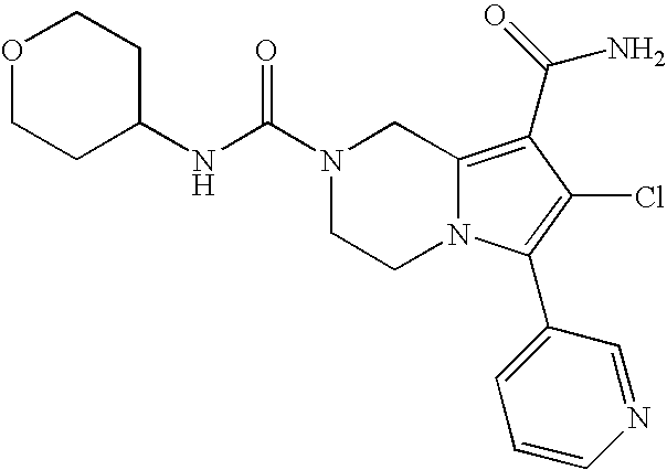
C1OCCC(NC(N2CCN3C(=C(C(N)=O)C(Cl)=C3C3=CC=CN=C3)C2)=O)C1
